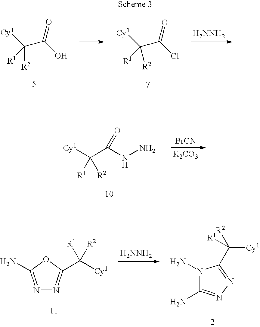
[Cy1]C(C(O)=O)([R1])[R2].[Cy1]C(C(Cl)=O)([R1])[R2].[H2NNH2].[BrCN].[K2CO3].[Cy1]C(C(NN)=O)([R1])[R2].[H2NNH2].O1C(N)=NN=C1C([Cy1])([R1])[R2].N1(N)C(N)=NN=C1C([R2])([Cy1])[R1]
